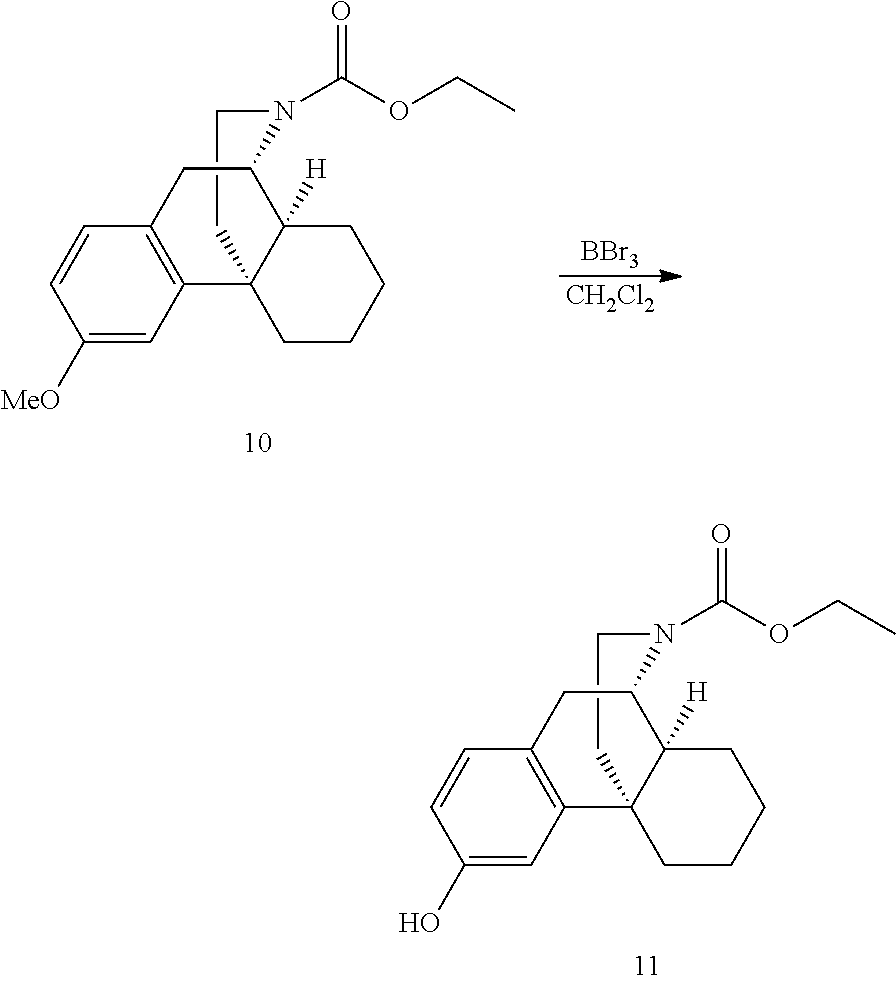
C1CN(C(OCC)=O)C2C3([H])C1(C1=C(C=CC(O)=C1)C2)CCCC3.C1CN(C(OCC)=O)C2C3([H])C1(C1=C(C=CC([MeO])=C1)C2)CCCC3.[BBr3].[CH2Cl2]
